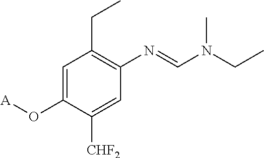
C1=C(O[A])C([CHF2])=CC(N=CN(CC)C)=C1CC
